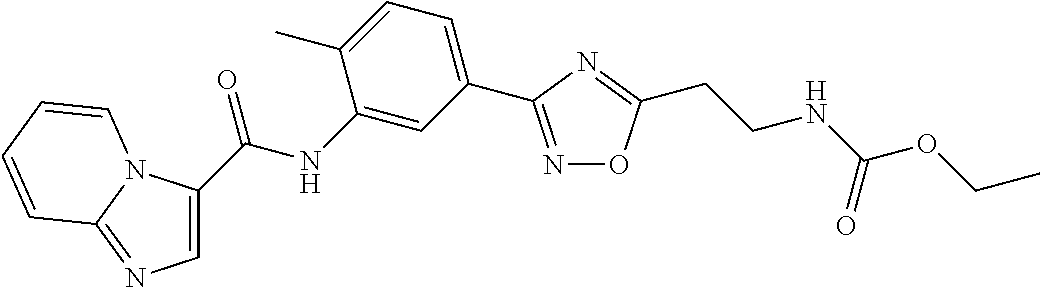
C1=C(C(NC2=CC(C3=NOC(CCNC(OCC)=O)=N3)=CC=C2C)=O)N2C(=N1)C=CC=C2
